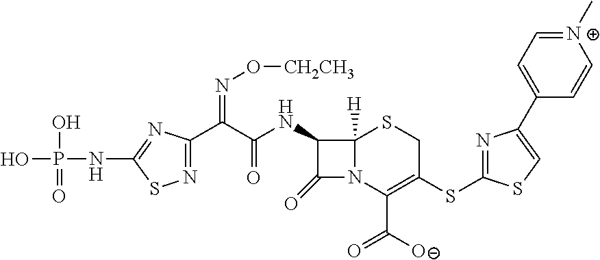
OP(NC1=NC(C(C(NC2C(=O)N3C2([H])SCC(SC2=NC(C4=CC=[N+](C)C=C4)=CS2)=C3C(=O)[O-])=O)=NO[CH2CH3])=NS1)(O)=O
